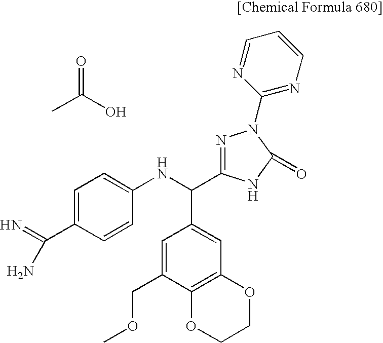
C1=C(COC)C2=C(C=C1C(NC1=CC=C(C(N)=N)C=C1)C1=NN(C3=NC=CC=N3)C(=O)N1)OCCO2.O=C(O)C
